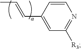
C1=CC(C=CC)=CC([R3])=N1
